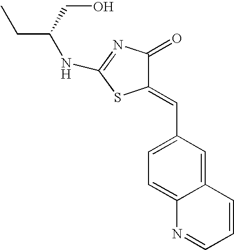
N(C1=NC(=O)C(=CC2=CC=C3C(=C2)C=CC=N3)S1)C(CC)CO
